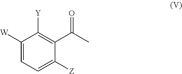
C1([W])=CC=C([Z])C(C(C)=O)=C1[Y]
